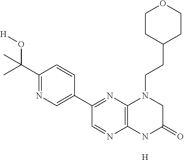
C1=C(C2=NC3=C(N=C2)NC(=O)CN3CCC2CCOCC2)C=CC(C(C)(O[H])C)=N1.[H]
